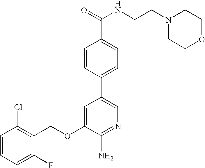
C1=CC=C(F)C(COC2=CC(C3=CC=C(C(=O)NCCN4CCOCC4)C=C3)=CN=C2N)=C1Cl
